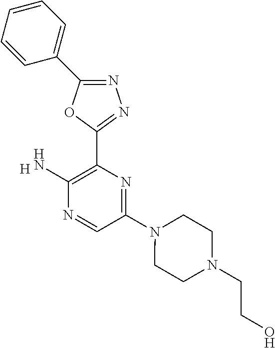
N1=C(C2=CC=CC=C2)OC(C2=C(N)N=CC(N3CCN(CCO)CC3)=N2)=N1.[H]
